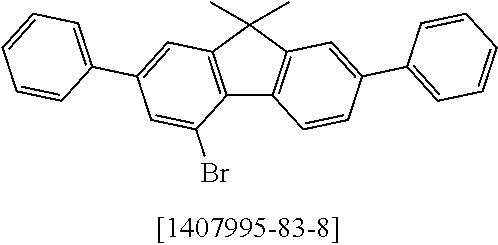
C12=C(C(C)(C)C3=C1C=CC(C1=CC=CC=C1)=C3)C=C(C1=CC=CC=C1)C=C2Br
